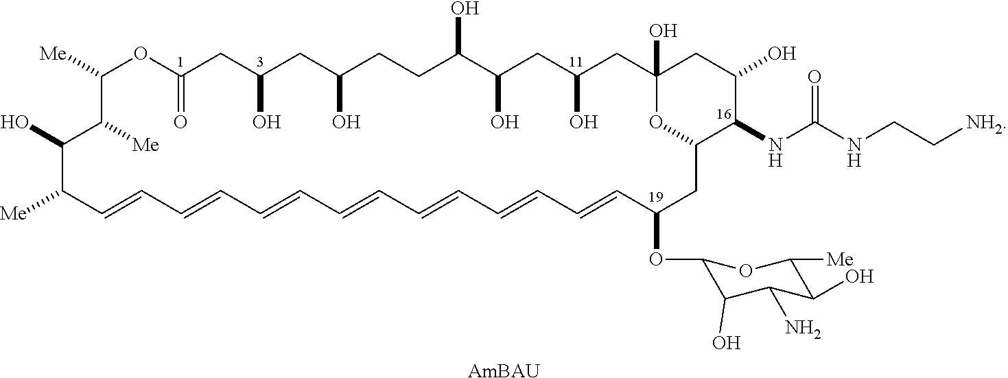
C1([Me])OC(=O)CC(O)CC(O)CCC(O)C(O)CC(O)CC2(O)CC(O)C(NC(NCC[NH2])=O)C(CC(OC3C(O)C(N)C(O)C([Me])O3)C=CC=CC=CC=CC=CC=CC=CC([Me])C(O)C1[Me])O2.[AmBAU]
